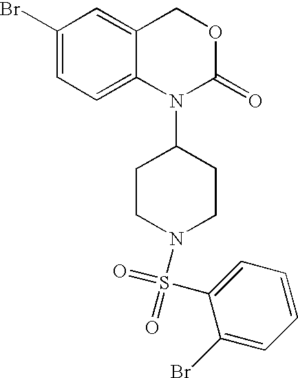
C1(Br)=CC=C2C(=C1)COC(=O)N2C1CCN(S(C2=CC=CC=C2Br)(=O)=O)CC1
